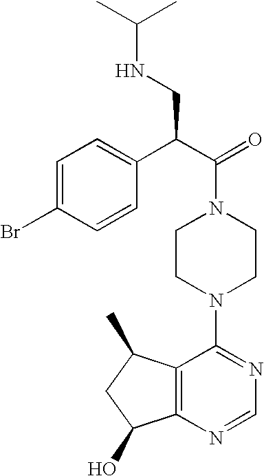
C(N1CCN(C2=NC=NC3=C2C(C)CC3O)CC1)(C(C1=CC=C(Br)C=C1)CNC(C)C)=O
